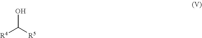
[R4]C([R5])O
